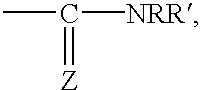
CC(=[Z])[NRR]
